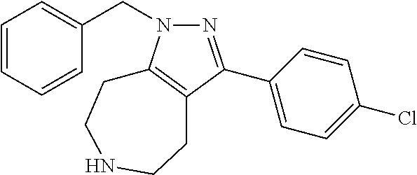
N1=C(C2=CC=C(Cl)C=C2)C2=C(N1CC1=CC=CC=C1)CCNCC2
